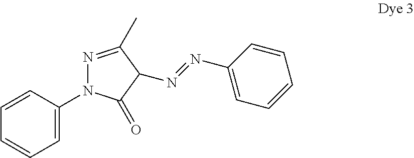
C1=C(N2N=C(C)C(N=NC3=CC=CC=C3)C2=O)C=CC=C1
